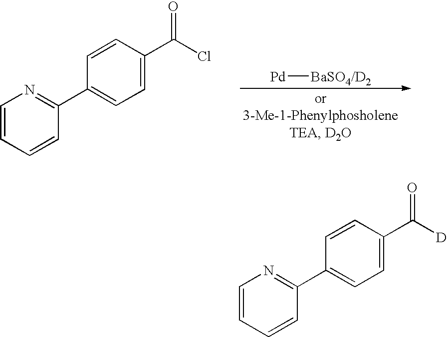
C1=CC=CC(C2=CC=C(C(=O)Cl)C=C2)=N1.[Pd][BaSO4/D2].C1=CC=CC(C2=CC=C(C(=O)[D])C=C2)=N1
